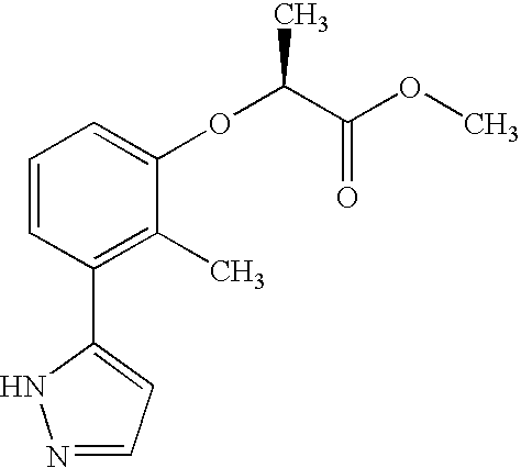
C1=CC(C2=CC=NN2)=C(C)C(OC(C)C(OC)=O)=C1
